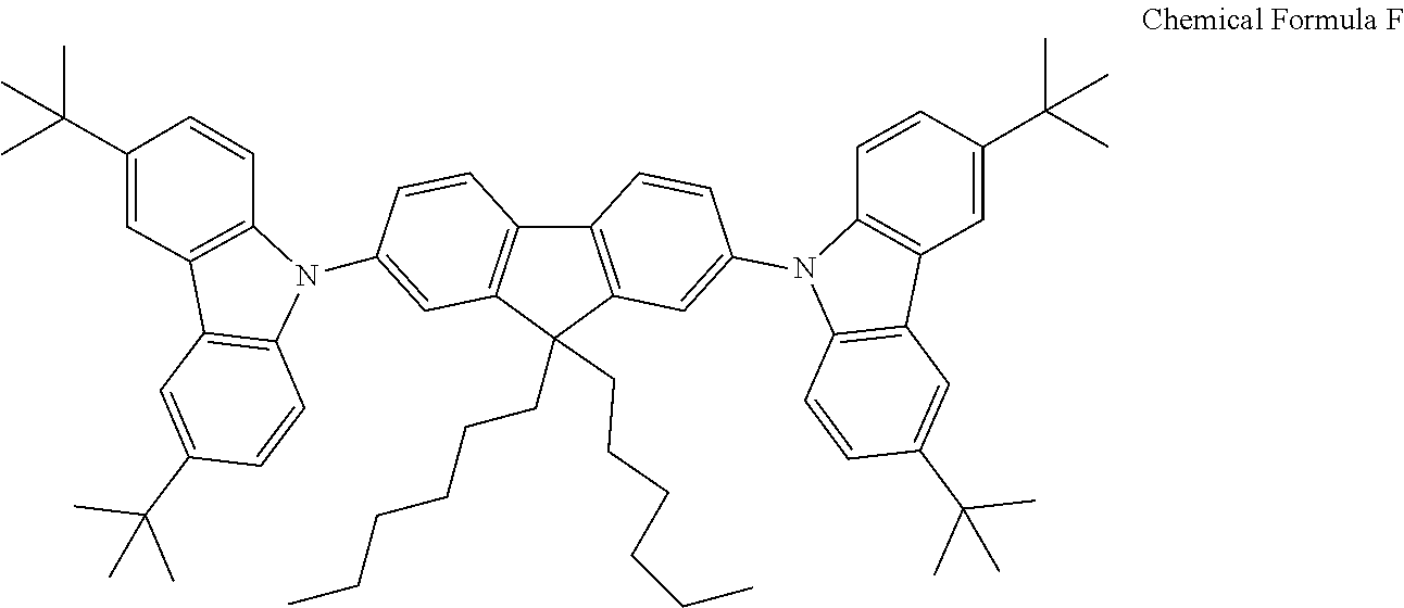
N1(C2=CC3=C(C4=C(C3(CCCCCC)CCCCCC)C=C(N3C5=C(C6=C3C=CC(C(C)(C)C)=C6)C=C(C(C)(C)C)C=C5)C=C4)C=C2)C2=C(C3=C1C=CC(C(C)(C)C)=C3)C=C(C(C)(C)C)C=C2
